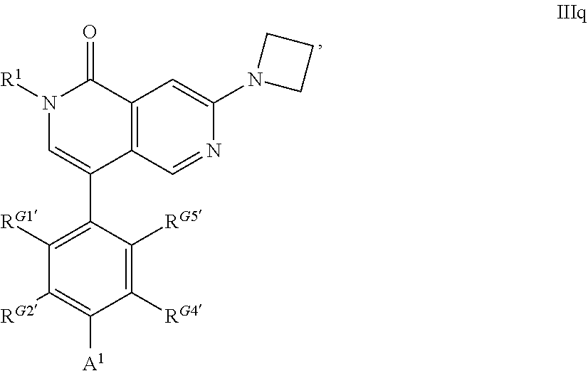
C1(N2CCC2)=CC2=C(C(C3=C([RG1])C([RG2])=C([A1])C([RG4])=C3[RG5])=CN([R1])C2=O)C=N1
